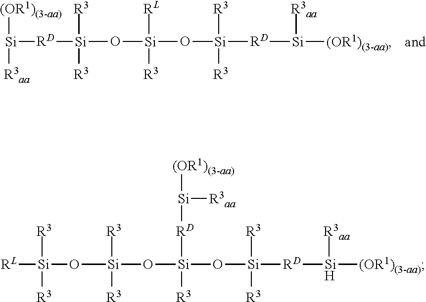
[(OR1)(3-aa)][Si]([RD][Si](O[Si](O[Si]([RD][Si]([(OR1)(3-aa)])[R3aa])([R3])[R3])([RL])[R3])([R3])[R3])[R3aa].[R3][Si](O[Si](O[Si](O[Si]([RD][Si]([(OR1)(3-aa)])[R3aa])([R3])[R3])([RD][Si]([(OR1)(3-aa)])[R3aa])[R3])([R3])[R3])([R3])[RL]
